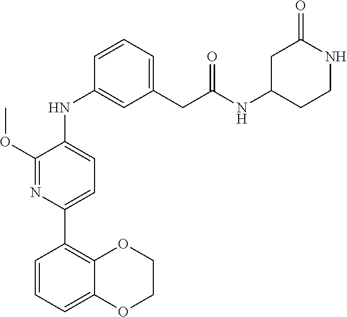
COC1=NC(C2=C3OCCOC3=CC=C2)=CC=C1NC1=CC(CC(=O)NC2CCNC(=O)C2)=CC=C1
